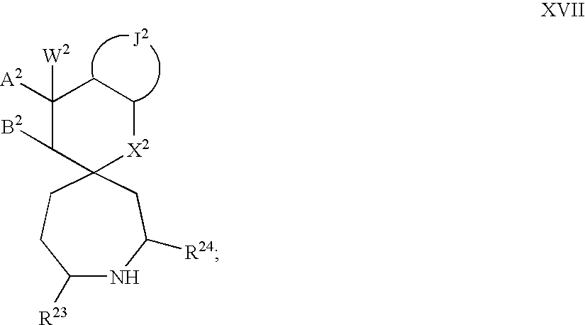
C1([R23])NC([R24])CC2(CC1)[X2]CCC([A2])([W2])C2[B2]
